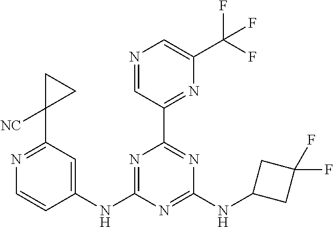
N1=C(NC2=CC(C3([NC])CC3)=NC=C2)N=C(NC2CC(F)(F)C2)N=C1C1=NC(C(F)(F)F)=CN=C1
